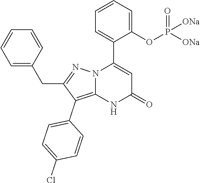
C1(OP([ONa])(=O)[ONa])=CC=CC=C1C1=CC(=O)NC2=C(C3=CC=C(Cl)C=C3)C(CC3=CC=CC=C3)=NN12
